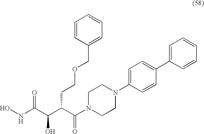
ONC(C(C(C(N1CCN(C2=CC=C(C3=CC=CC=C3)C=C2)CC1)=O)CCOCC1=CC=CC=C1)O)=O
